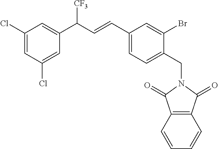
C1(Cl)=CC(Cl)=CC(C(C=CC2=CC=C(CN3C(=O)C4=C(C3=O)C=CC=C4)C(Br)=C2)[CF3])=C1
